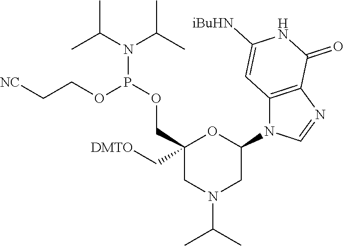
C1(N2C3=C(N=C2)C(=O)NC([iBuHN])=C3)OC(C[DMTO])(COP(N(C(C)C)C(C)C)OCC[NC])CN(C(C)C)C1
